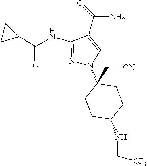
C(N)(C1=CN(C2(C[CN])CCC(NC[CF3])CC2)N=C1NC(C1CC1)=O)=O
